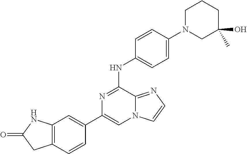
C1(C2=CC3=C(C=C2)CC(=O)N3)=CN2C(=NC=C2)C(NC2=CC=C(N3CC(C)(O)CCC3)C=C2)=N1
